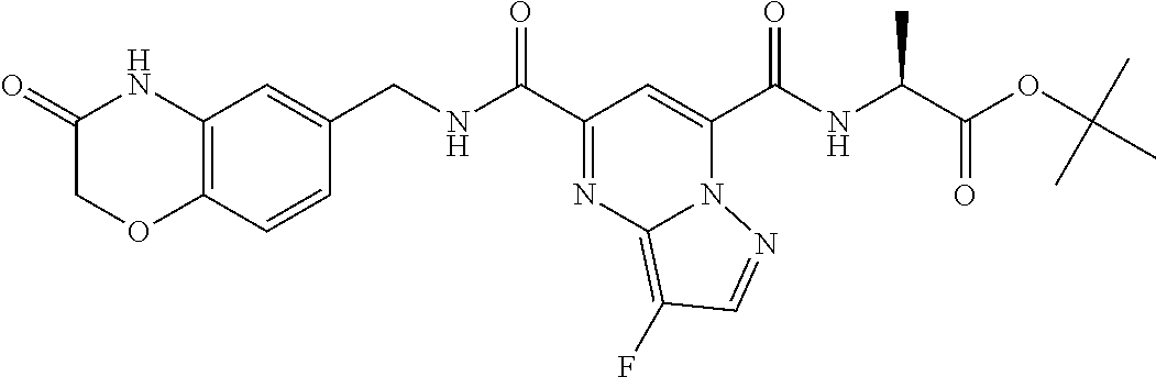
C12=C(C=CC(CNC(C3=NC4=C(F)C=NN4C(C(NC(C(OC(C)(C)C)=O)C)=O)=C3)=O)=C1)OCC(=O)N2
